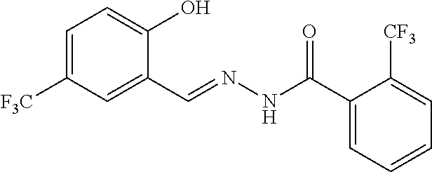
C1=C([F3C])C=C(C=NNC(C2=CC=CC=C2[CF3])=O)C(O)=C1
